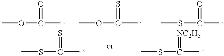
CSC(C)=S.CSC(C)=[NC2H5].COC(C)=O.COC(C)=S.CSC(C)=O
